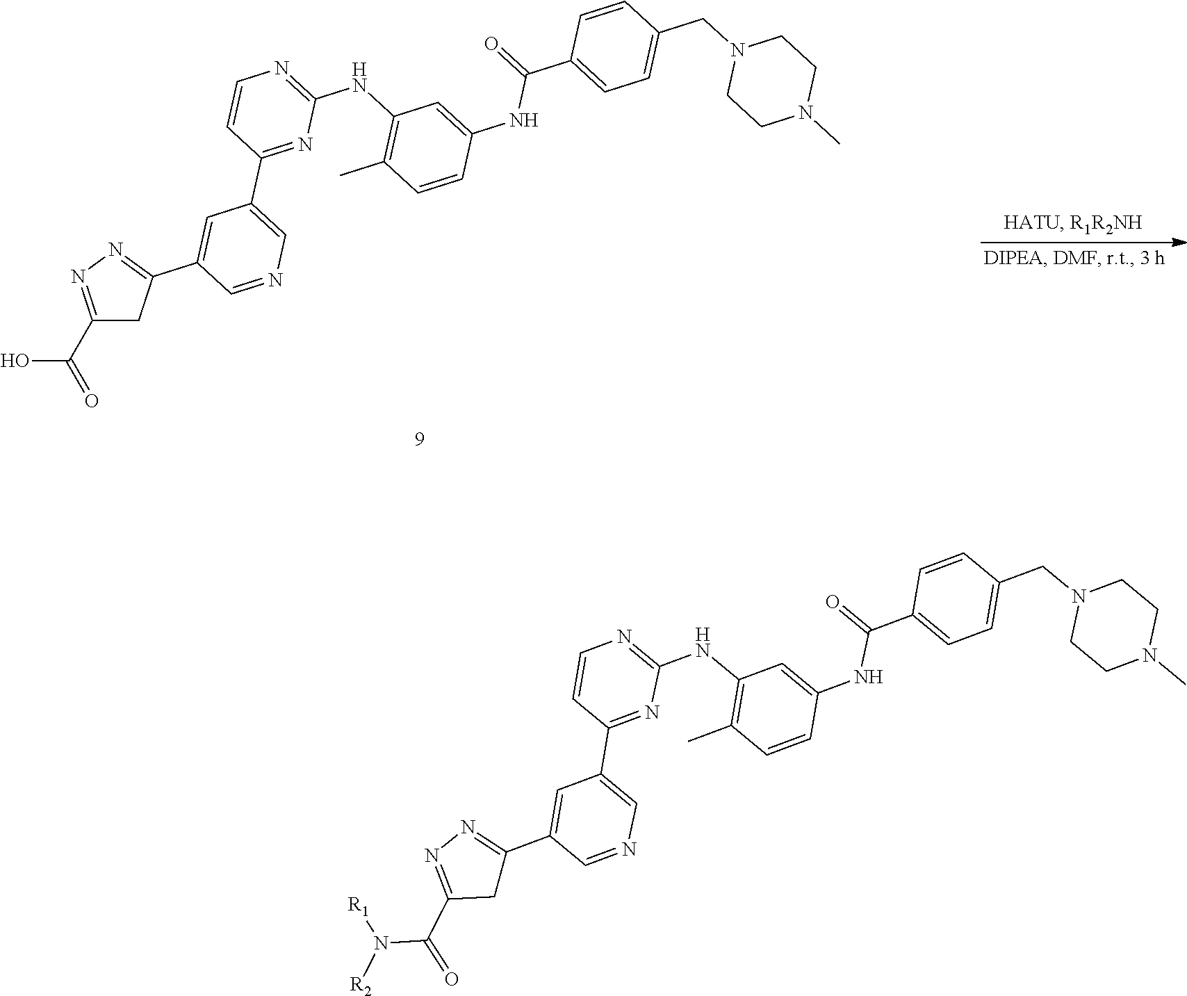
C1=C(C2=NN=C(C(=O)O)C2)C=NC=C1C1=NC(NC2=C(C)C=CC(NC(C3=CC=C(CN4CCN(C)CC4)C=C3)=O)=C2)=NC=C1.C1=C(C2=NN=C(C(=O)N([R1])[R2])C2)C=NC=C1C1=NC(NC2=C(C)C=CC(NC(C3=CC=C(CN4CCN(C)CC4)C=C3)=O)=C2)=NC=C1
